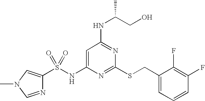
C1=C(NS(=O)(=O)C2=CN(C)C=N2)N=C(SCC2=CC=CC(F)=C2F)N=C1NC(CO)C
